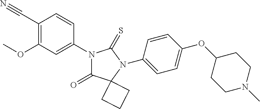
C1(C#N)=C(OC)C=C(N2C(=O)C3(N(C4=CC=C(OC5CCN(C)CC5)C=C4)C2=S)CCC3)C=C1
